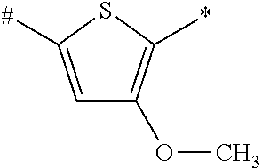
C1=C([#])SC(*)=C1OC
